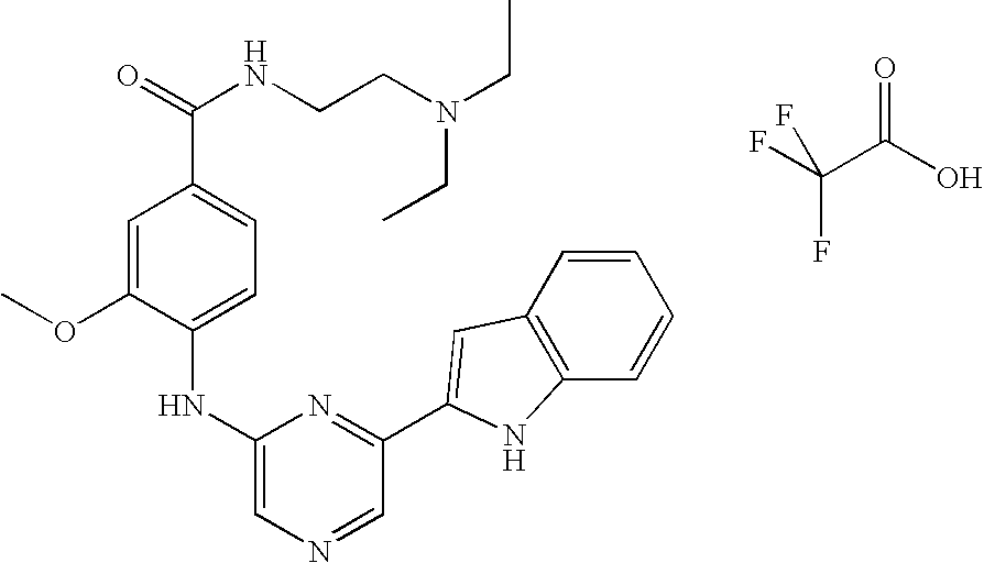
FC(C(O)=O)(F)F.C1=C(OC)C(NC2=CN=CC(C3=CC4=C(C=CC=C4)N3)=N2)=CC=C1C(=O)NCCN(CC)CC
